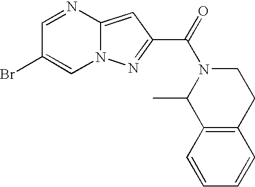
C1=NC2=CC(C(N3CCC4=C(C=CC=C4)C3C)=O)=NN2C=C1Br
